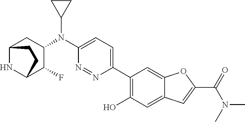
C1(N(C2=CC=C(C3=C(O)C=C4C(=C3)OC(C(=O)N(C)C)=C4)N=N2)C2CC2)CC2NC(C1F)CC2
